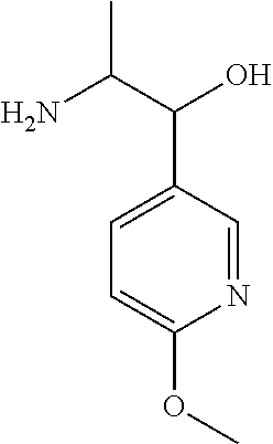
NC(C(O)C1=CC=C(OC)N=C1)C
